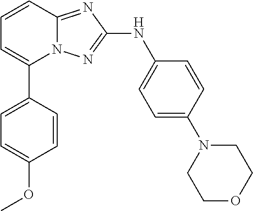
N12C(=NC(NC3=CC=C(N4CCOCC4)C=C3)=N1)C=CC=C2C1=CC=C(OC)C=C1
